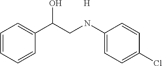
C1=CC=CC(C(CNC2=CC=C(Cl)C=C2)O)=C1.[H]
